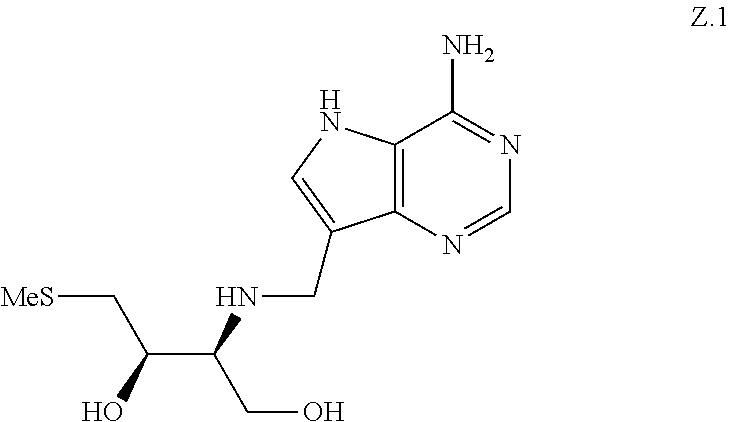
C12=C(N=CN=C1N)C(CNC(C(O)C[MeS])CO)=CN2
